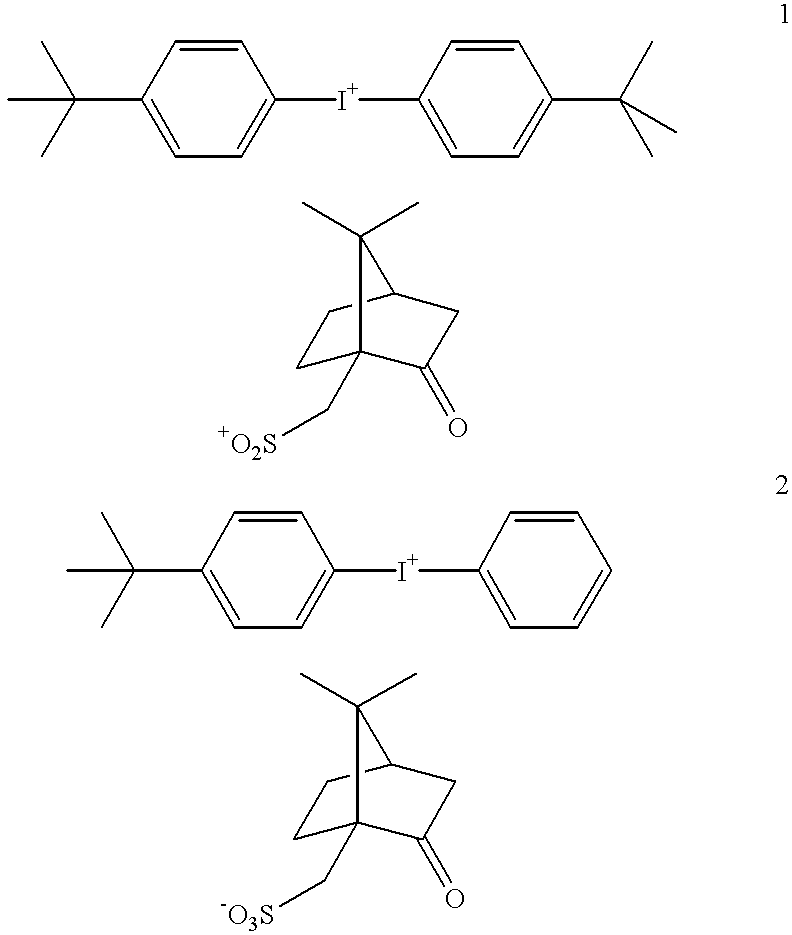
CC(C)(C)C1=CC=C([I+]C2=CC=C(C(C)(C)C)C=C2)C=C1.C1C2(C[+O2S])C(=O)CC(C1)C2(C)C.CC(C)(C)C1=CC=C([I+]C2=CC=CC=C2)C=C1.C1C2(C[-O3S])C(=O)CC(C1)C2(C)C
